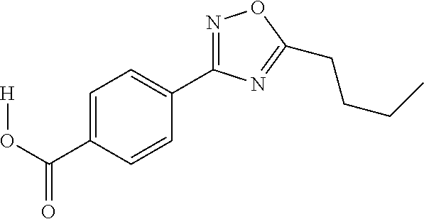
[H]OC(C1=CC=C(C2=NOC(CCCC)=N2)C=C1)=O
